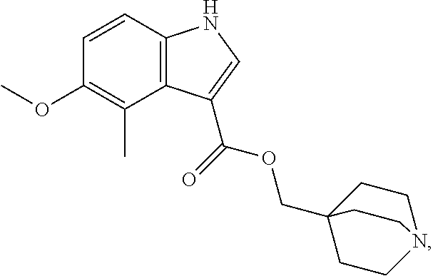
C12=C(C=CC(OC)=C1C)NC=C2C(OCC12CCN(CC1)CC2)=O
